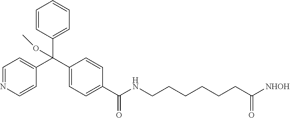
N1=CC=C(C(C2=CC=C(C(NCCCCCCC([NHOH])=O)=O)C=C2)(C2=CC=CC=C2)OC)C=C1
